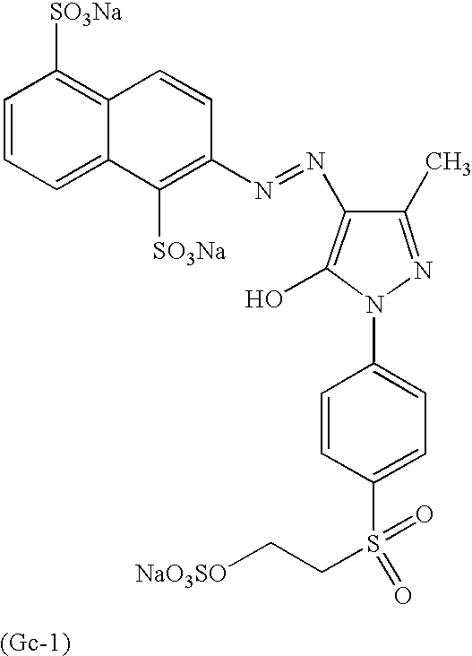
C1=CC=C2C(=C1[SO3Na])C=CC(N=NC1=C(O)N(C3=CC=C(S(CC[NaO3SO])(=O)=O)C=C3)N=C1C)=C2[SO3Na]
